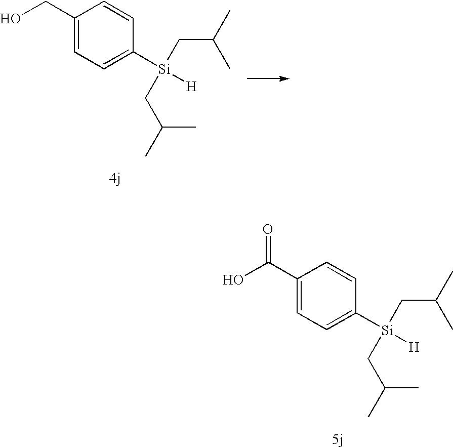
C1(CO)=CC=C([Si](CC(C)C)(CC(C)C)[H])C=C1.C1(C(O)=O)=CC=C([Si](CC(C)C)(CC(C)C)[H])C=C1
